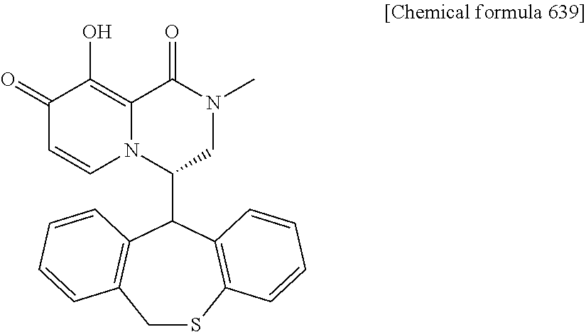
C1(=O)C=CN2C(=C1O)C(=O)N(C)CC2C1C2=C(CSC3=C1C=CC=C3)C=CC=C2
